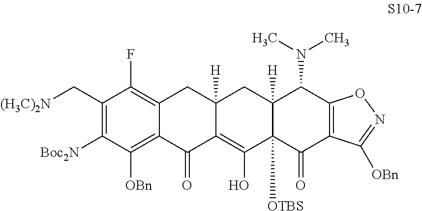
C12=C([OBn])C([Boc2N])=C(C[(H3C)2N])C(F)=C1CC1([H])C(=C(O)C3([OTBS])C([H])(C1)C(N(C)C)C1=C(C3=O)C([OBn])=NO1)C2=O
